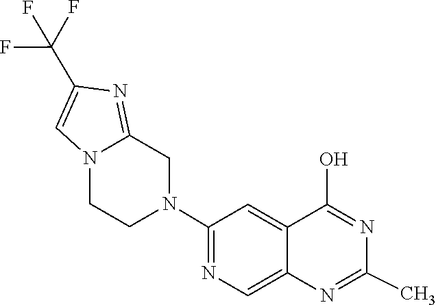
N1=C(C)N=C(O)C2=CC(N3CCN4C(=NC(C(F)(F)F)=C4)C3)=NC=C12
